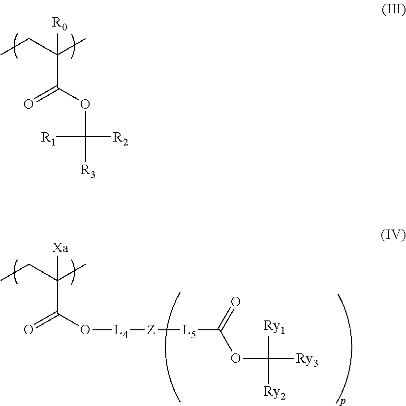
C([R0])(C(=O)OC([R1])([R2])[R3])(C)CC.C([Xa])(C(=O)O[L4][Z][L5]C(=O)OC([Ry2])([Ry1])[Ry3])(C)CC
